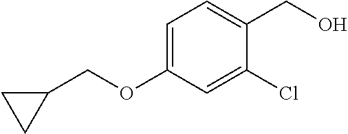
C1=C(OCC2CC2)C=C(Cl)C(CO)=C1
